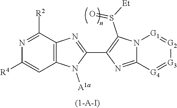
C12=C(C([R2])=NC([R4])=C1)N=C(C1=C(S(=O)[Et])N3C(=N1)[G4]=[G3][G2]=[G1]3)N2[A1a]
